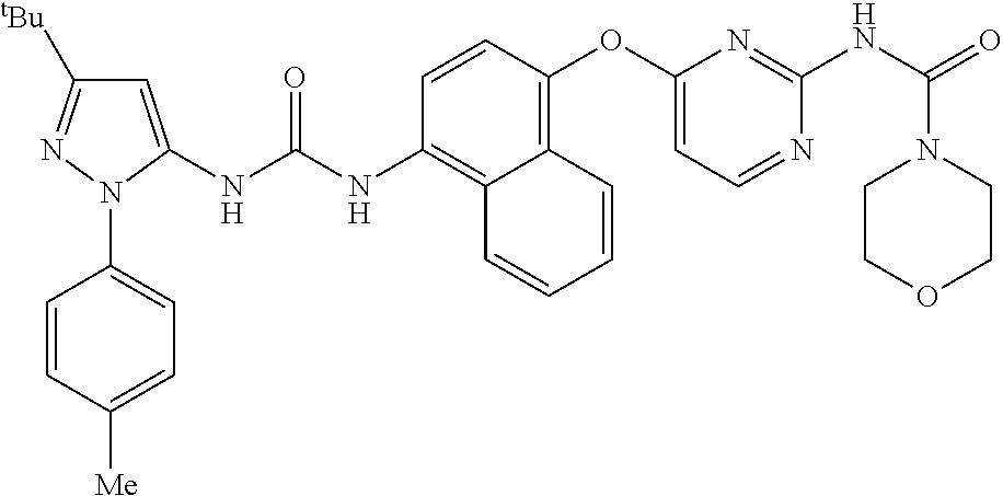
C1=CC(OC2=CC=NC(NC(=O)N3CCOCC3)=N2)=C2C(=C1NC(NC1=CC([tBu])=NN1C1=CC=C([Me])C=C1)=O)C=CC=C2
